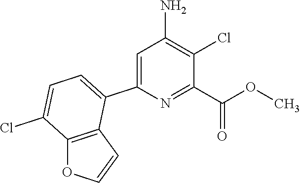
N1=C(C(=O)OC)C(Cl)=C(N)C=C1C1=CC=C(Cl)C2=C1C=CO2
